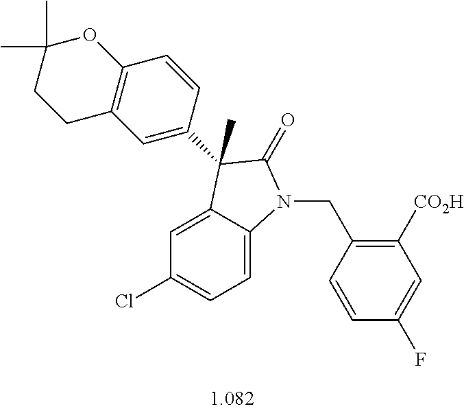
C1=C2C(=CC=C1Cl)N(CC1=C([CO2H])C=C(F)C=C1)C(=O)C2(C)C1=CC2=C(C=C1)OC(C)(C)CC2
